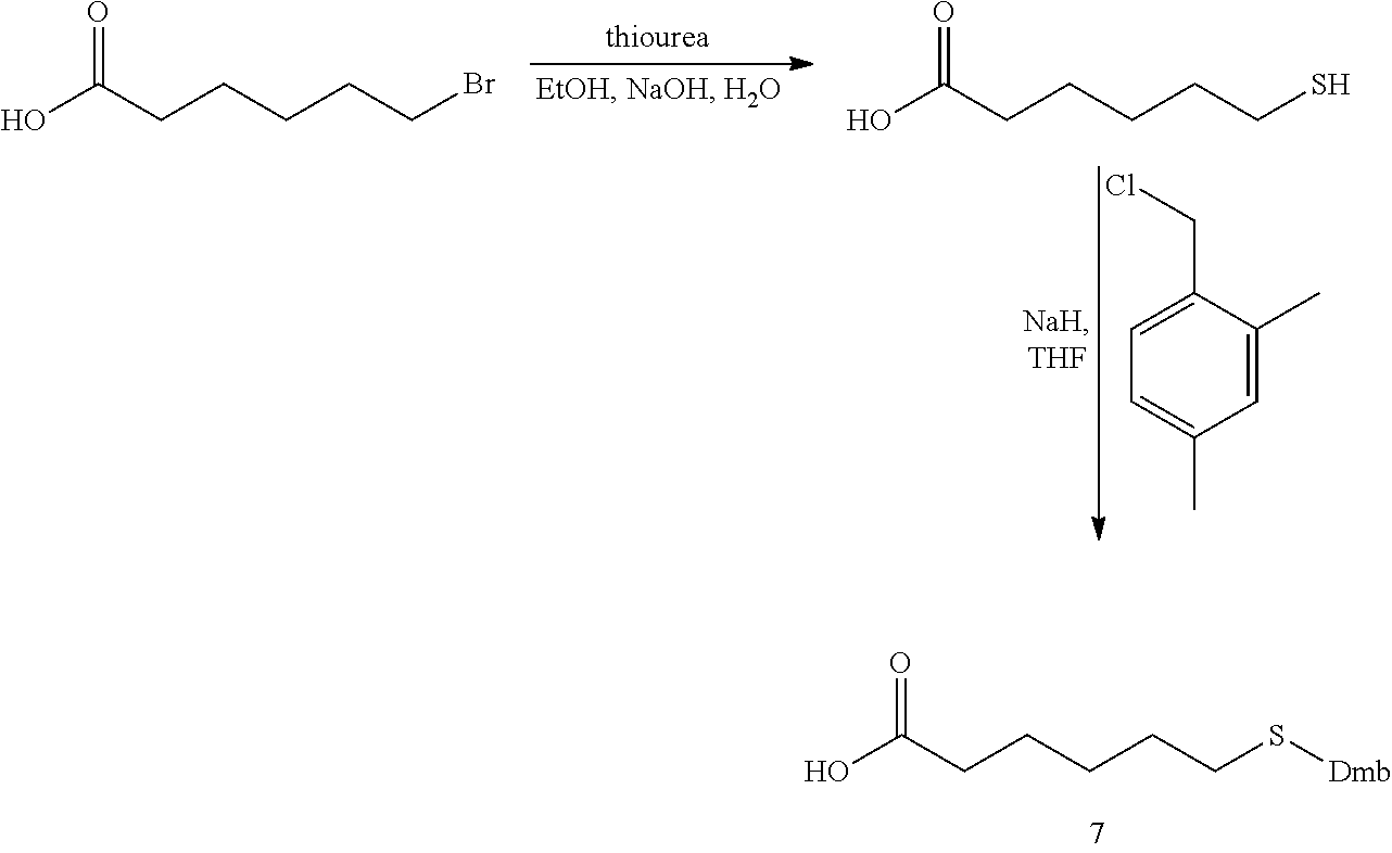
OC(CCCCCBr)=O.OC(CCCCCS)=O.C1=C(C)C(CCl)=CC=C1C.OC(CCCCCS[Dmb])=O
